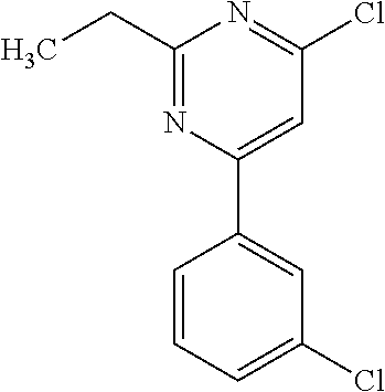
C1(CC)=NC(C2=CC(Cl)=CC=C2)=CC(Cl)=N1
